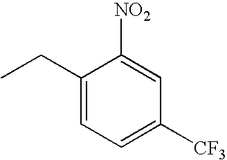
CCC1=CC=C([CF3])C=C1[NO2]
